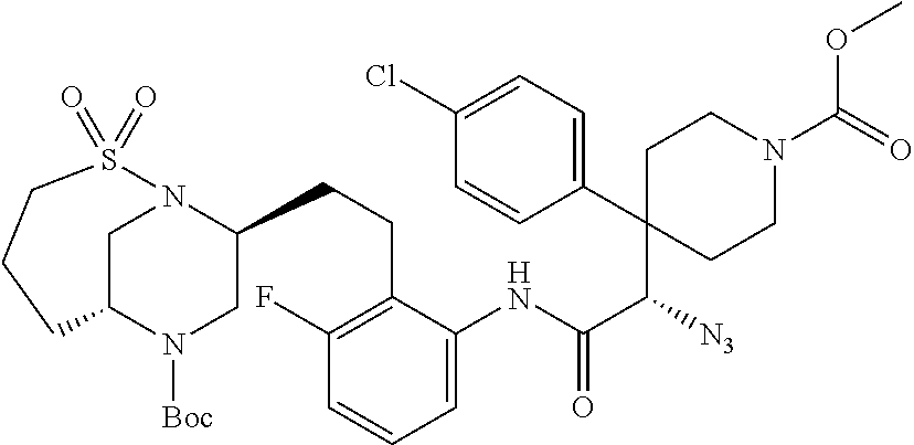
C1CN(C(=O)OC)CCC1(C([N3])C(NC1=CC=CC(F)=C1CCC1N2CC(N([Boc])C1)CCCS2(=O)=O)=O)C1=CC=C(Cl)C=C1
